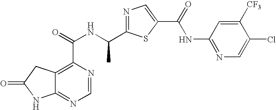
C12=NC=NC(C(NC(C3=NC=C(C(=O)NC4=NC=C(Cl)C([CF3])=C4)S3)C)=O)=C1CC(=O)N2
